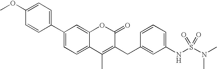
C1(C2=CC=C(OC)C=C2)=CC=C2C(=C1)OC(=O)C(CC1=CC(NS(N(C)C)(=O)=O)=CC=C1)=C2C
